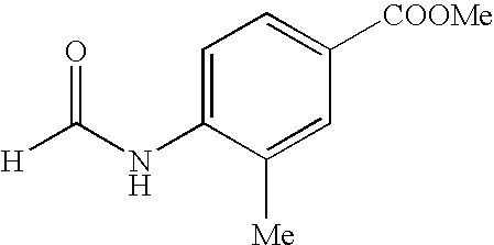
C1=C(NC([H])=O)C([Me])=CC([COOMe])=C1
